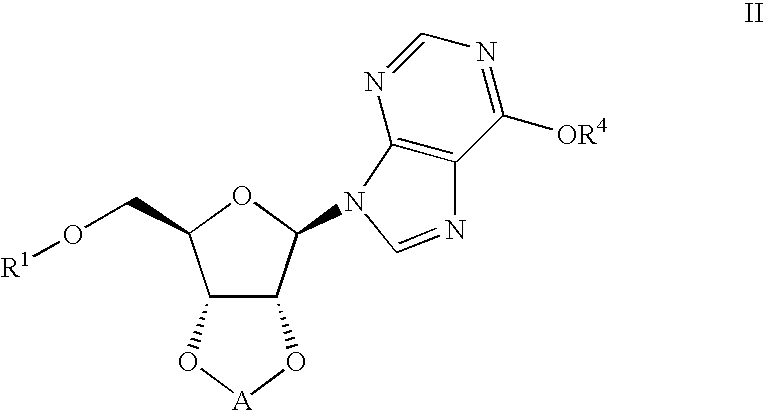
O1C(CO[R1])C2C(C1N1C3=C(C([OR4])=NC=N3)N=C1)O[A]O2
